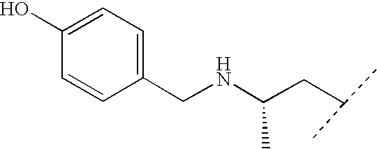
C1(CNC(CC(C)C)C)=CC=C(O)C=C1
